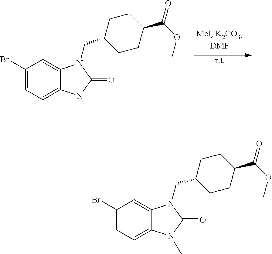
C1(Br)=CC=C2C(=C1)N(CC1CCC(C(OC)=O)CC1)C(=O)N2.[r.t].C1(Br)=CC=C2C(=C1)N(CC1CCC(C(OC)=O)CC1)C(=O)N2C
